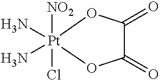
[NO2][Pt]1(Cl)(N)(N)OC(=O)C(=O)O1
